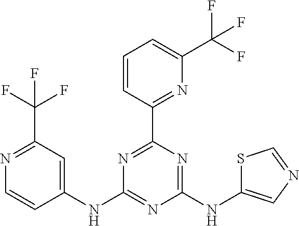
C1=CC(C2=NC(NC3=CC(C(F)(F)F)=NC=C3)=NC(NC3=CN=CS3)=N2)=NC(C(F)(F)F)=C1
